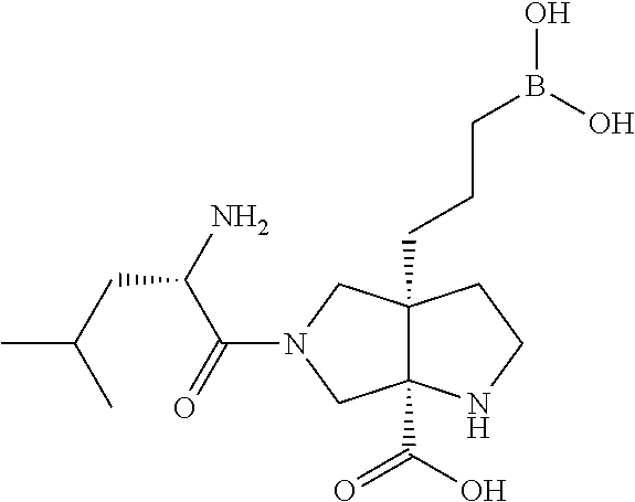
C12(C(O)=O)C(CCCB(O)O)(CN(C(C(N)CC(C)C)=O)C1)CCN2
